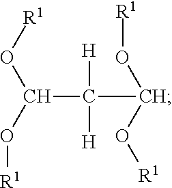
C(C(C(O[R1])O[R1])([H])[H])(O[R1])O[R1]
